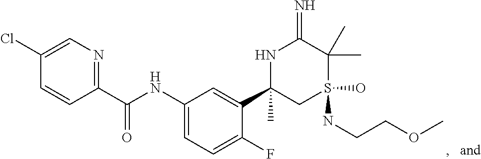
C1(C(NC2=CC=C(F)C(C3(C)CS(NCCOC)(O)C(C)(C)C(=N)N3)=C2)=O)=NC=C(Cl)C=C1
